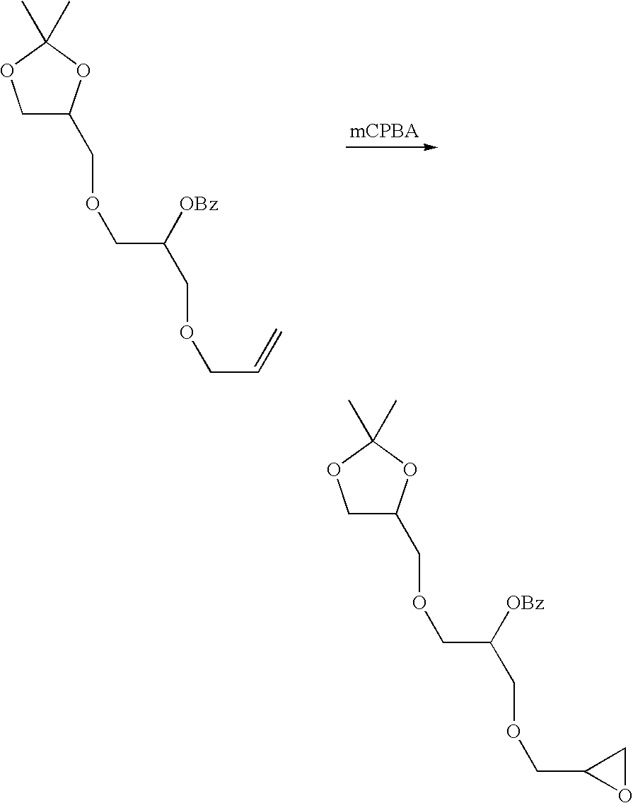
C1C(COCC([OBz])COCC=C)OC(C)(C)O1.C1C(COCC([OBz])COCC2OC2)OC(C)(C)O1
